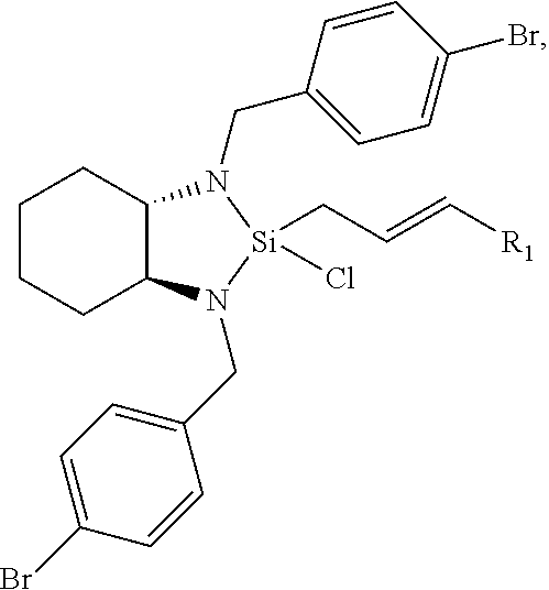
C1=C(Br)C=CC(CN2C3CCCCC3N(CC3=CC=C(Br)C=C3)[Si]2(Cl)CC=C[R1])=C1
